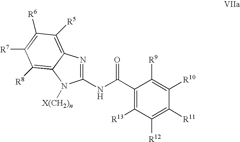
C1(NC(C2=C([R13])C([R12])=C([R11])C([R10])=C2[R9])=O)=NC2=C([R5])C([R6])=C([R7])C([R8])=C2N1[X(CH2)n]
